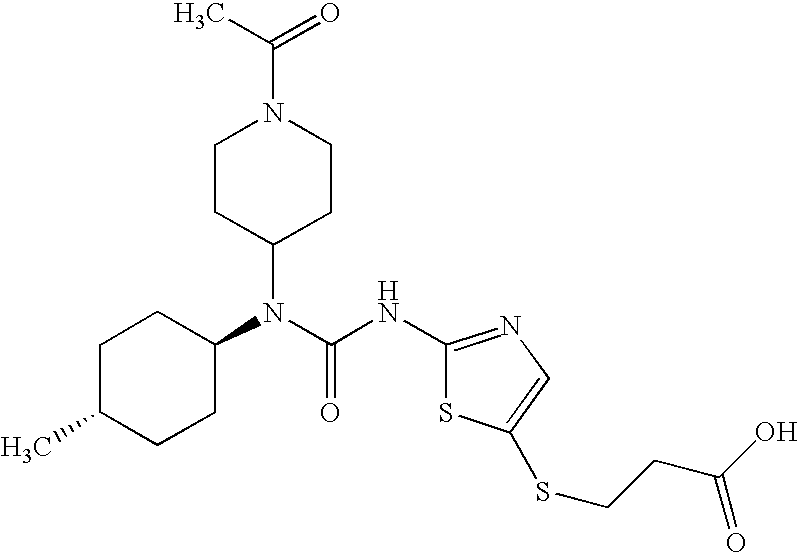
C1C(C)CCC(N(C(=O)NC2=NC=C(SCCC(O)=O)S2)C2CCN(C(C)=O)CC2)C1
